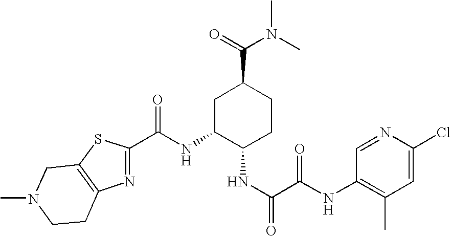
N1=C(C(NC2C(NC(C(NC3=C(C)C=C(Cl)N=C3)=O)=O)CCC(C(N(C)C)=O)C2)=O)SC2=C1CCN(C)C2
